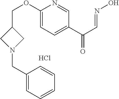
C1(CN2CC(COC3=CC=C(C(C=NO)=O)C=N3)C2)=CC=CC=C1.Cl
